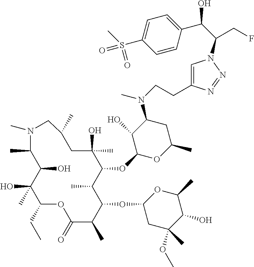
C1(CC)C(C)(O)C(O)C(C)N(C)CC(C)CC(O)(C)C(OC2OC(C)CC(N(C)CCC3=CN(C(C(C4=CC=C(S(C)(=O)=O)C=C4)O)CF)N=N3)C2O)C(C)C(OC2CC(C)(OC)C(O)C(C)O2)C(C)C(=O)O1
